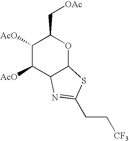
C1([AcO])C([AcO])C2C(OC1C[OAc])SC(CC[CF3])=N2
